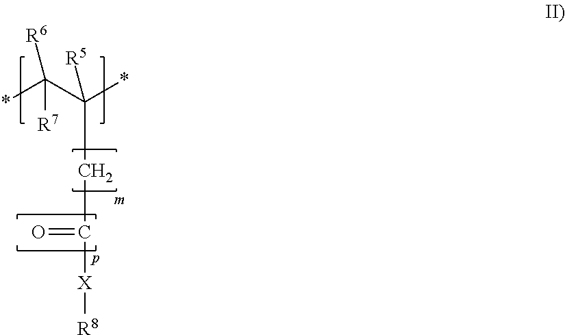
*C(C(*)(CC(=O)[X][R8])[R5])([R6])[R7]
